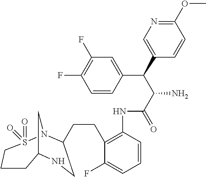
C12CN(S(=O)(=O)CCC1)C(CCC1=C(NC(C(C(C3=CN=C(OC)C=C3)C3=CC(F)=C(F)C=C3)N)=O)C=CC=C1F)CN2
